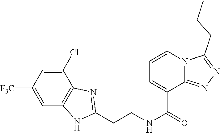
C1(Cl)=CC([F3C])=CC2=C1N=C(CCNC(=O)C1=CC=CN3C1=NN=C3CCC)N2
